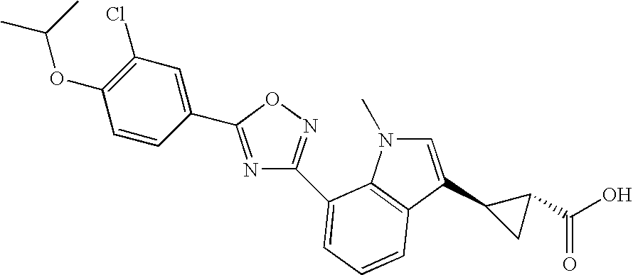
C1=C(C2CC2C(O)=O)C2=C(N1C)C(C1=NOC(C3=CC(Cl)=C(OC(C)C)C=C3)=N1)=CC=C2
